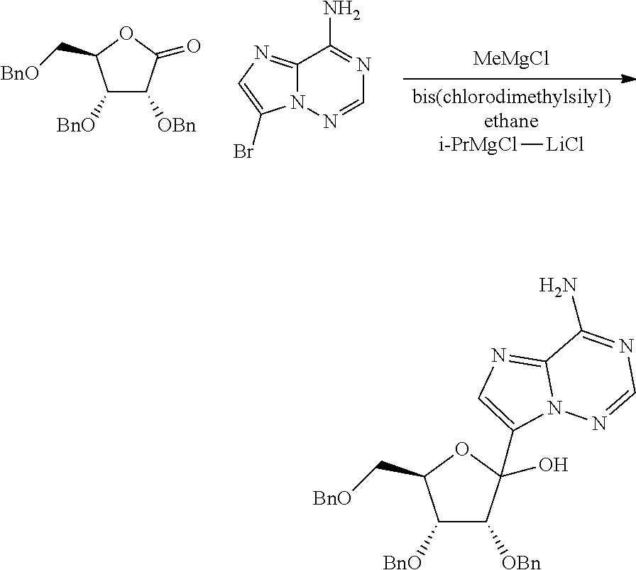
[bis(chlorodimethylsilyl)ethane].[i-PrMgCl][LiCl].[MeMgCl].C1([BnO])C([OBn])C(=O)OC1C[BnO].N12C(=NC=C1Br)C(N)=NC=N2.C1([BnO])C([OBn])C(O)(C2=CN=C3N2N=CN=C3N)OC1C[BnO]
